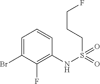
C1=C(Br)C(F)=C(NS(CCCF)(=O)=O)C=C1
